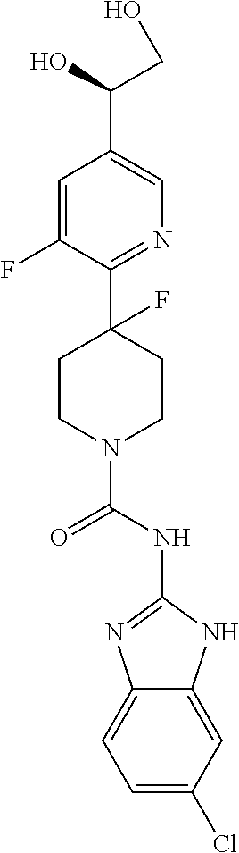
C1=C(F)C(C2(F)CCN(C(NC3=NC4=CC=C(Cl)C=C4N3)=O)CC2)=NC=C1C(O)CO
